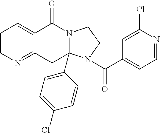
C1=CN=C2C(=C1)C(=O)N1CCN(C(=O)C3=CC=NC(Cl)=C3)C1(C1=CC=C(Cl)C=C1)C2
